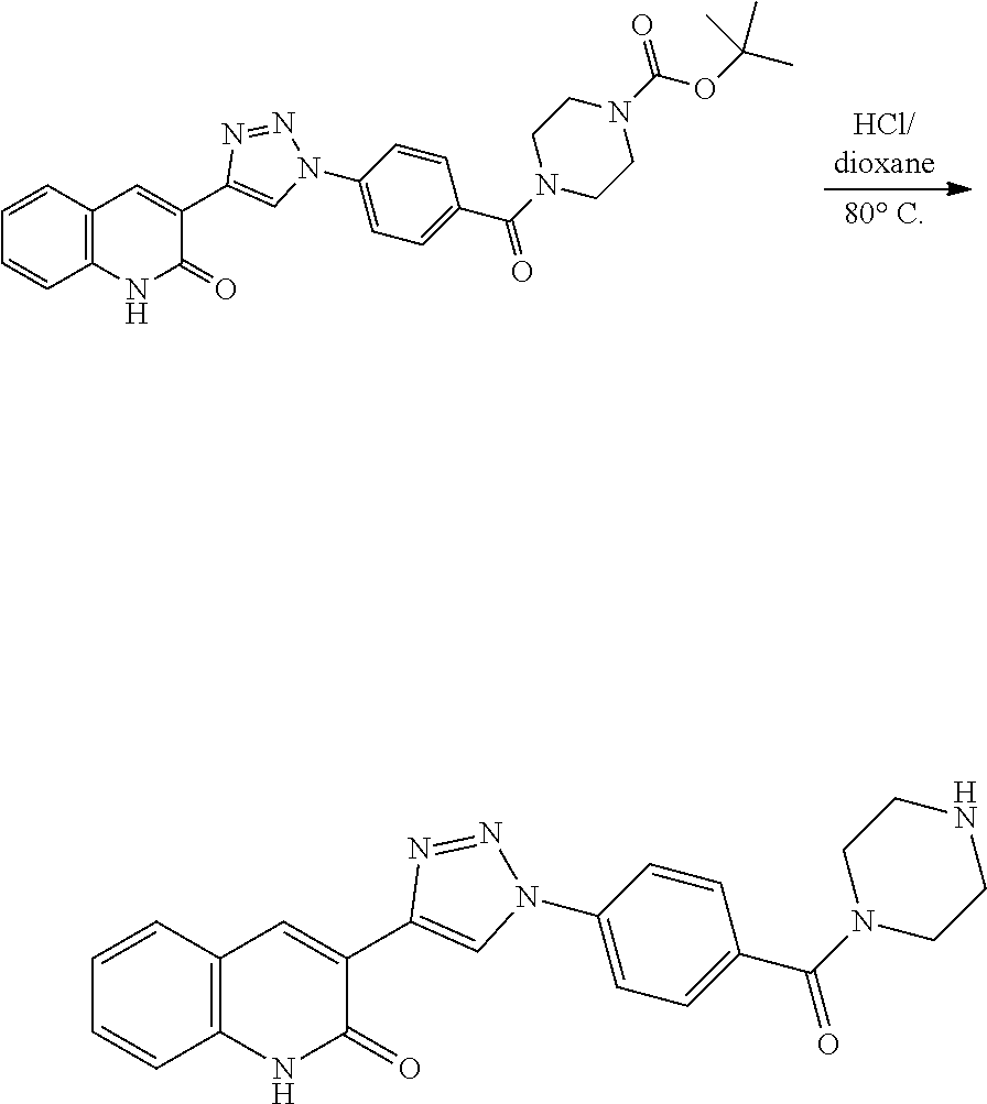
C1=CC2=C(C=C1)NC(=O)C(C1=CN(C3=CC=C(C(=O)N4CCN(C(OC(C)(C)C)=O)CC4)C=C3)N=N1)=C2.C1=CC2=C(C=C1)NC(=O)C(C1=CN(C3=CC=C(C(=O)N4CCNCC4)C=C3)N=N1)=C2
